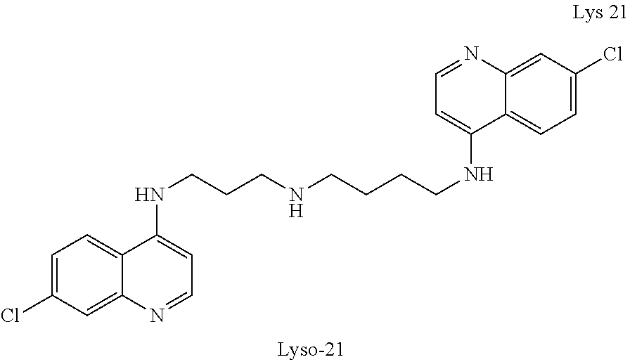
C1=C(Cl)C=C2C(=C1)C(NCCCNCCCCNC1=CC=NC3=CC(Cl)=CC=C31)=CC=N2
